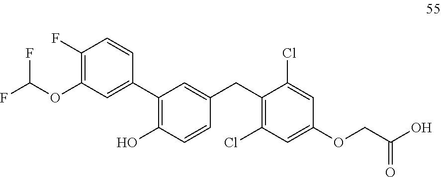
C1(F)=C(OC(F)F)C=C(C2=C(O)C=CC(CC3=C(Cl)C=C(OCC(O)=O)C=C3Cl)=C2)C=C1
